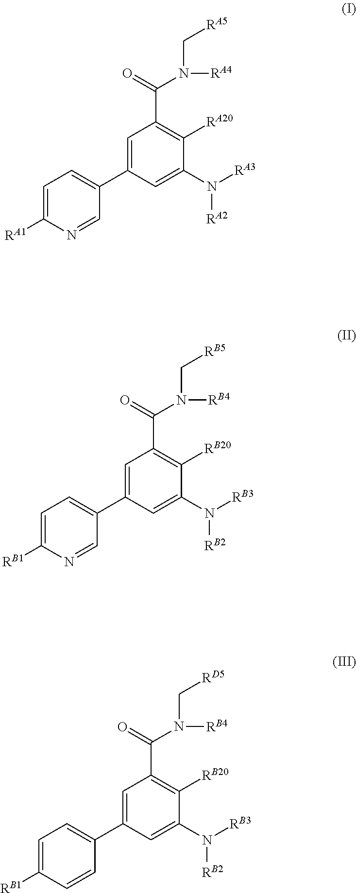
C1=C(C2=CC=C([RA1])N=C2)C=C(N([RA3])[RA2])C([RA20])=C1C(=O)N(C[RA5])[RA4].C1=C(C2=CC=C([RB1])N=C2)C=C(N([RB3])[RB2])C([RB20])=C1C(=O)N(C[RB5])[RB4].C1=C(C2=CC=C([RB1])C=C2)C=C(N([RB3])[RB2])C([RB20])=C1C(=O)N(C[RD5])[RB4]
